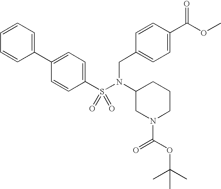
C1(C2=CC=CC=C2)=CC=C(S(N(C2CN(C(OC(C)(C)C)=O)CCC2)CC2=CC=C(C(OC)=O)C=C2)(=O)=O)C=C1
